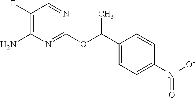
C1(OC(C2=CC=C([N+]([O-])=O)C=C2)C)=NC(N)=C(F)C=N1
